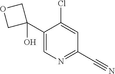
C1(C2(O)COC2)=CN=C(C#N)C=C1Cl
